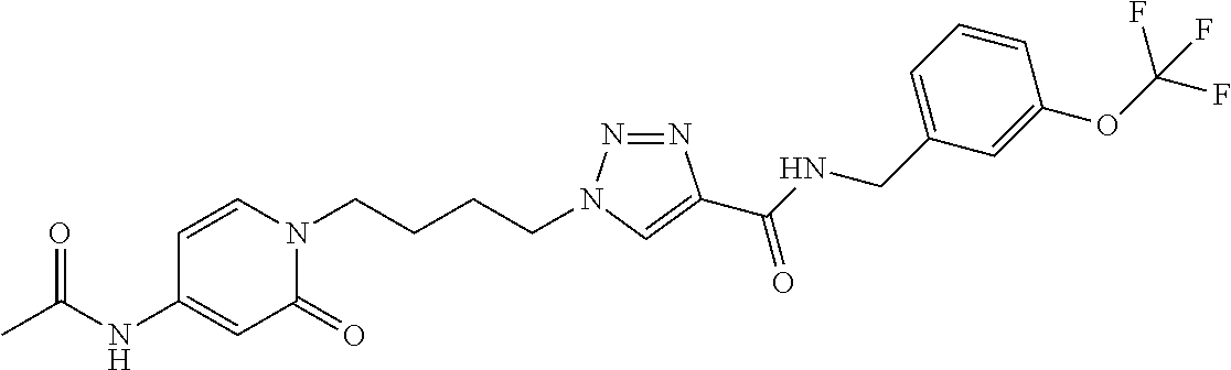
CC(NC1=CC(=O)N(CCCCN2N=NC(C(NCC3=CC=CC(OC(F)(F)F)=C3)=O)=C2)C=C1)=O
